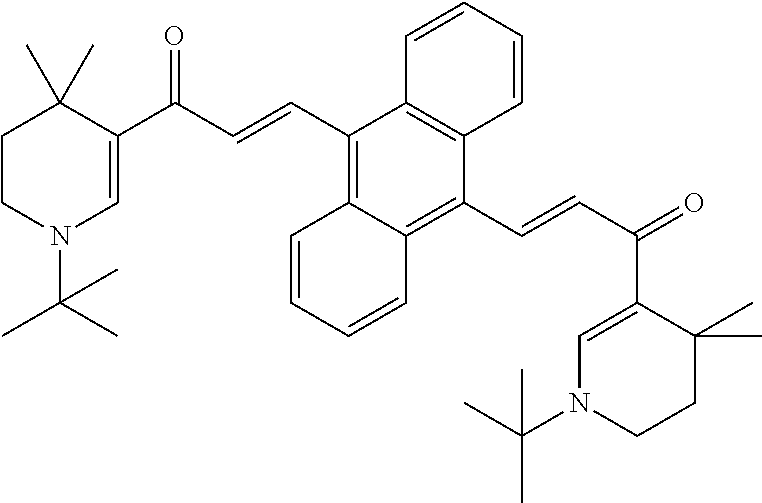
C1CN(C(C)(C)C)C=C(C(C=CC2=C3C(=C(C=CC(=O)C4=CN(C(C)(C)C)CCC4(C)C)C4=C2C=CC=C4)C=CC=C3)=O)C1(C)C
